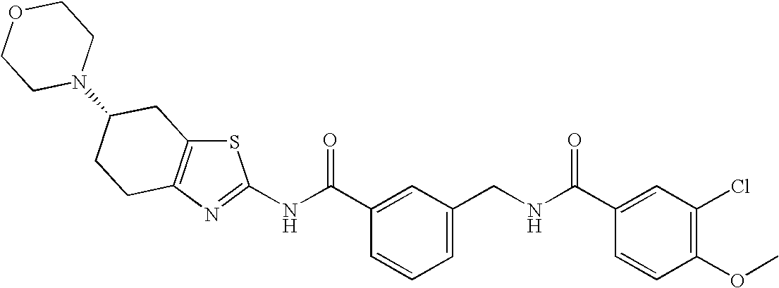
N(C(C1=CC(CNC(C2=CC(Cl)=C(OC)C=C2)=O)=CC=C1)=O)C1=NC2=C(S1)CC(N1CCOCC1)CC2
